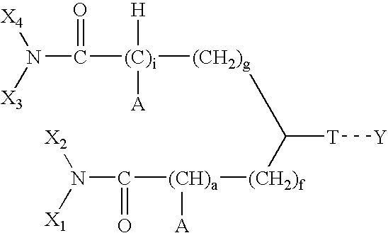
N(C([(C)i]([H])([A])[(CH2)g]C([T][Y])[(CH2)f][(CH)a]([A])C(=O)N([X2])[X1])=O)([X3])[X4]
